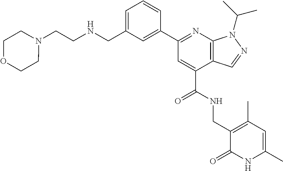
C12=C(N=C(C3=CC(CNCCN4CCOCC4)=CC=C3)C=C1C(=O)NCC1=C(C)C=C(C)NC1=O)N(C(C)C)N=C2
